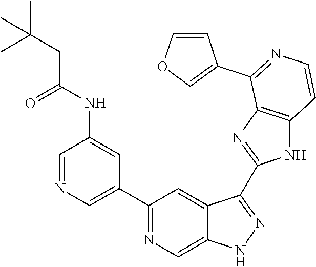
C1=NC=C(C2=NC=C3C(=C2)C(C2=NC4=C(N2)C=CN=C4C2=COC=C2)=NN3)C=C1NC(=O)CC(C)(C)C
